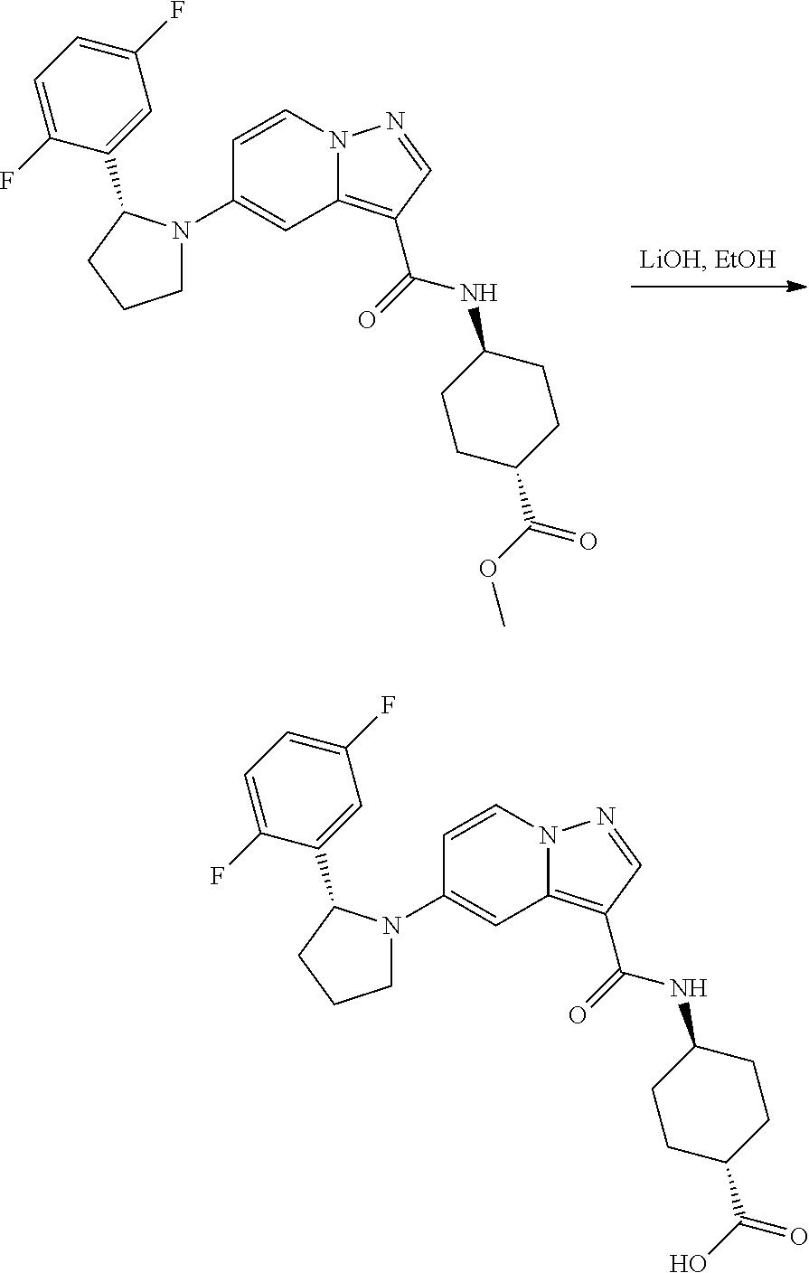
C1(N2CCCC2C2=CC(F)=CC=C2F)=CC2=C(C(=O)NC3CCC(C(OC)=O)CC3)C=NN2C=C1.C1(N2CCCC2C2=CC(F)=CC=C2F)=CC2=C(C(=O)NC3CCC(C(O)=O)CC3)C=NN2C=C1
